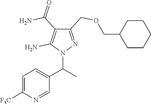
C1=C([F3C])N=CC(C(C)N2N=C(COCC3CCCCC3)C(C(N)=O)=C2N)=C1
